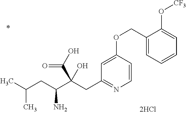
C1=CC(OCC2=CC=CC=C2O[CF3])=CC(CC(C(CC(C)C)N)(C(O)=O)O)=N1
